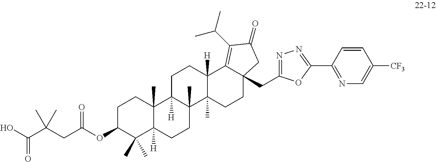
O=C(O)C(CC(OC1C(C)(C)C2([H])C(C)(CC1)C1([H])C(C)(CC2)C2(C)C([H])(CC1)C1=C(C(C)C)C(=O)CC1(CC1=NN=C(C3=NC=C([CF3])C=C3)O1)CC2)=O)(C)C
